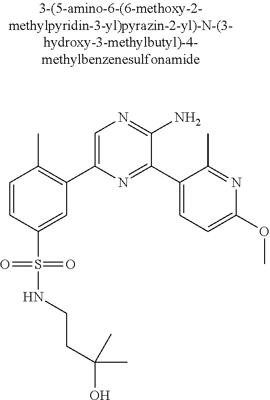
C1=CC(S(=O)(=O)NCCC(O)(C)C)=CC(C2=CN=C(N)C(C3=CC=C(OC)N=C3C)=N2)=C1C
